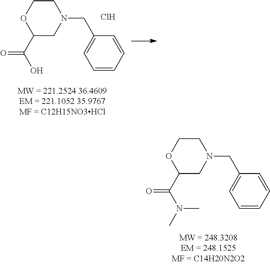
C1COC(C(O)=O)CN1CC1=CC=CC=C1.Cl.C1COC(C(N(C)C)=O)CN1CC1=CC=CC=C1
